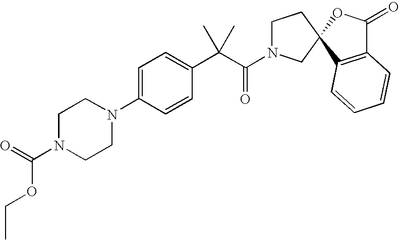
C1=C(N2CCN(C(=O)OCC)CC2)C=CC(C(C(=O)N2CCC3(C2)C2=C(C(=O)O3)C=CC=C2)(C)C)=C1
